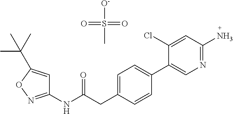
C1=C(CC(NC2=NOC(C(C)(C)C)=C2)=O)C=CC(C2=CN=C(N)C=C2Cl)=C1.S(C)([O-])(=O)=O
